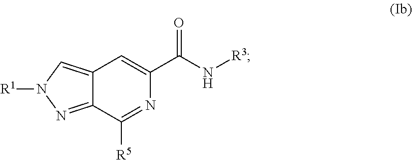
C12=NN([R1])C=C1C=C(C(N[R3])=O)N=C2[R5]
